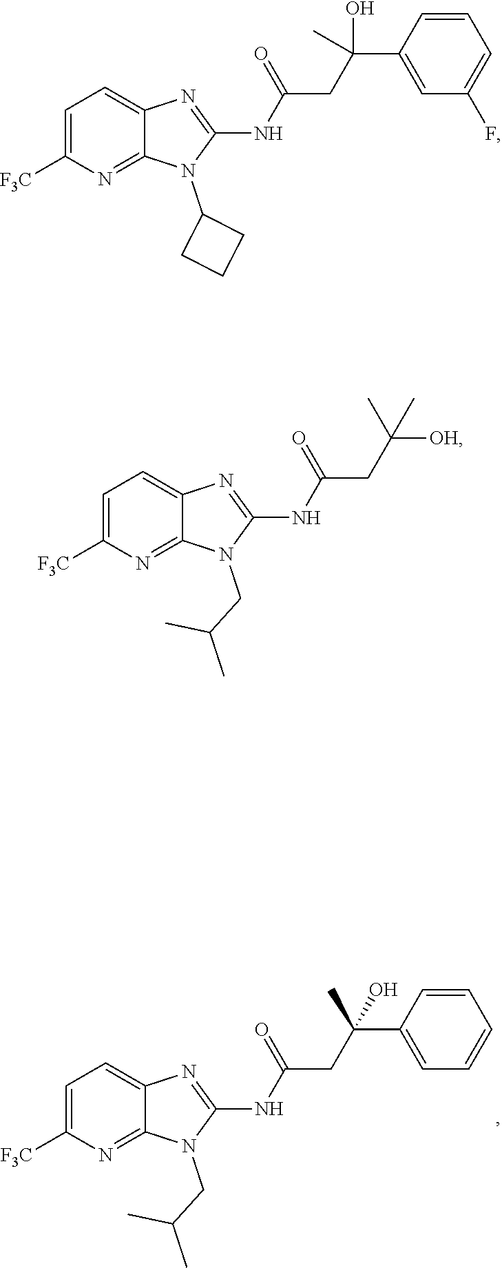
N(C1=NC2=CC=C([F3C])N=C2N1C1CCC1)C(CC(C1=CC(F)=CC=C1)(C)O)=O.N(C1=NC2=CC=C([F3C])N=C2N1CC(C)C)C(CC([OH])(C)C)=O.N(C1=NC2=CC=C([F3C])N=C2N1CC(C)C)C(CC(C1=CC=CC=C1)(C)O)=O
